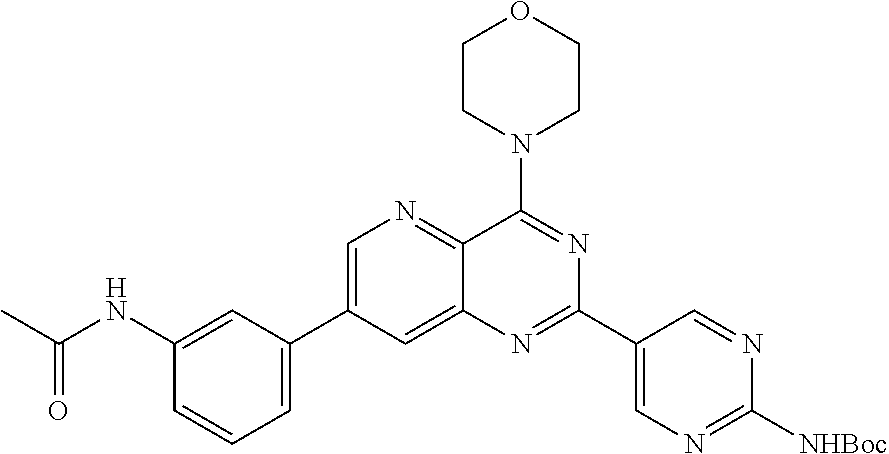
C1=C(C2=NC3=CC(C4=CC=CC(NC(=O)C)=C4)=CN=C3C(N3CCOCC3)=N2)C=NC([NHBoc])=N1
